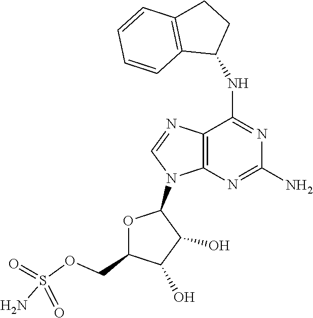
N(C1=NC(N)=NC2=C1N=CN2C1OC(COS(N)(=O)=O)C(O)C1O)C1CCC2=C1C=CC=C2
